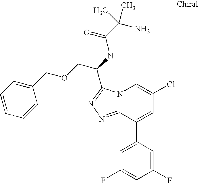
C12=NN=C(C(NC(C(N)(C)C)=O)COCC3=CC=CC=C3)N1C=C(Cl)C=C2C1=CC(F)=CC(F)=C1
